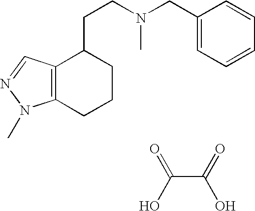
C12=C(N(C)N=C1)CCCC2CCN(C)CC1=CC=CC=C1.C(C(=O)O)(O)=O
